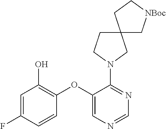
C1(OC2=CN=CN=C2N2CC3(CC2)C[NBoc]CC3)=C(O)C=C(F)C=C1
